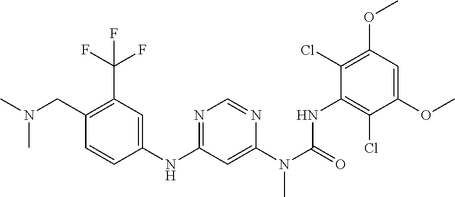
CN(C)CC1=C(C(F)(F)F)C=C(NC2=NC=NC(N(C)C(=O)NC3=C(Cl)C(OC)=CC(OC)=C3Cl)=C2)C=C1
